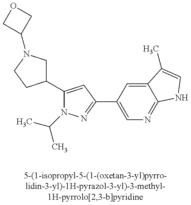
C1(C2=CC(C3=CN=C4C(=C3)C(C)=CN4)=NN2C(C)C)CN(C2COC2)CC1
